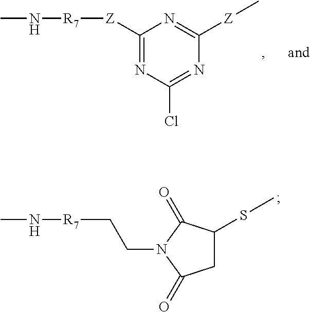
N1=C([Z][R7]NC)N=C([Z]C)N=C1Cl.C1C(SC)C(=O)N(CC[R7]NC)C1=O
